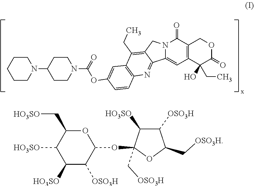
N12C(=CC3=C(C1=O)COC(=O)C3(O)CC)C1=NC3=C(C(CC)=C1C2)C=C(OC(N1CCC(N2CCCCC2)CC1)=O)C=C3.C1([HO3SO])C([OSO3H])C(OC2(C[OSO3H])C([HO3SO])C([OSO3H])C(C[OSO3H])O2)OC(C[HO3SO])C1[HO3SO]
